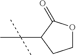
C1OC(=O)C(C(C)(C)C)C1
